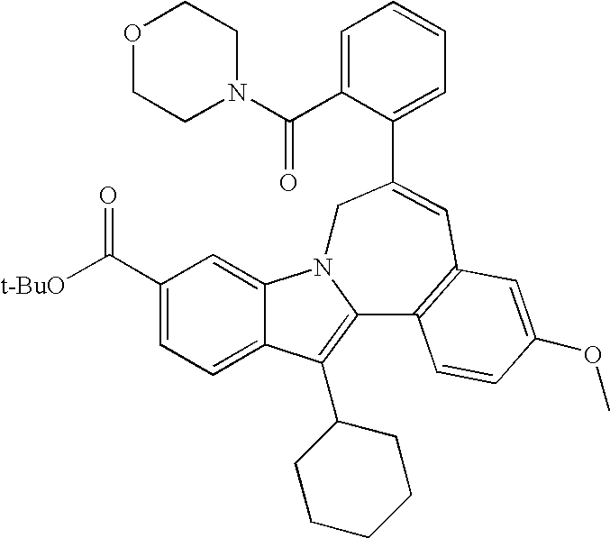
C1(C([t-BuO])=O)=CC=C2C(=C1)N1C(=C2C2CCCCC2)C2=C(C=C(C3=CC=CC=C3C(=O)N3CCOCC3)C1)C=C(OC)C=C2
